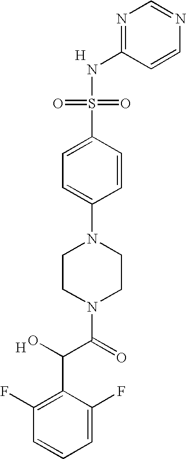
[H].C1=CN=CN=C1NS(=O)(=O)C1=CC=C(N2CCN(C(C(C3=C(F)C=CC=C3F)O)=O)CC2)C=C1.[H]
